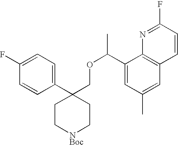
C1(C(OCC2(C3=CC=C(F)C=C3)CC[NBoc]CC2)C)=CC(C)=CC2=C1N=C(F)C=C2
